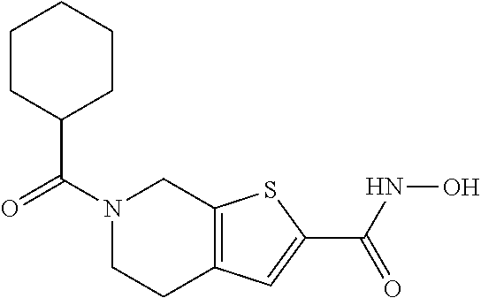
C1CC(C(N2CCC3=C(C2)SC(C(NO)=O)=C3)=O)CCC1
